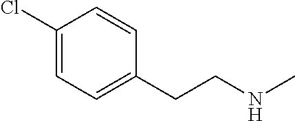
C1(Cl)=CC=C(CCNC)C=C1
